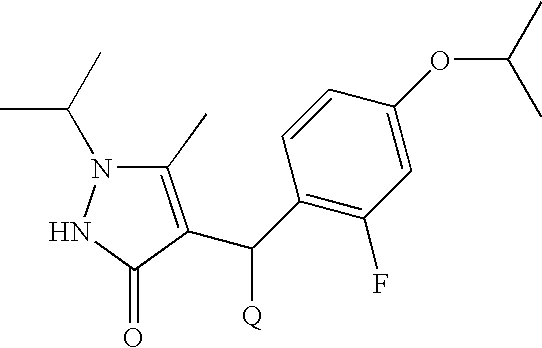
C1(C)=C(C(C2=C(F)C=C(OC(C)C)C=C2)[Q])C(=O)NN1C(C)C
